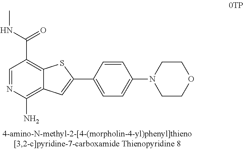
C1=NC(N)=C2C(=C1C(=O)NC)SC(C1=CC=C(N3CCOCC3)C=C1)=C2
